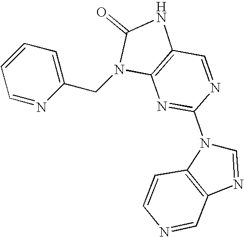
C(N1C2=C(NC1=O)C=NC(N1C3=C(N=C1)C=NC=C3)=N2)C1=CC=CC=N1
